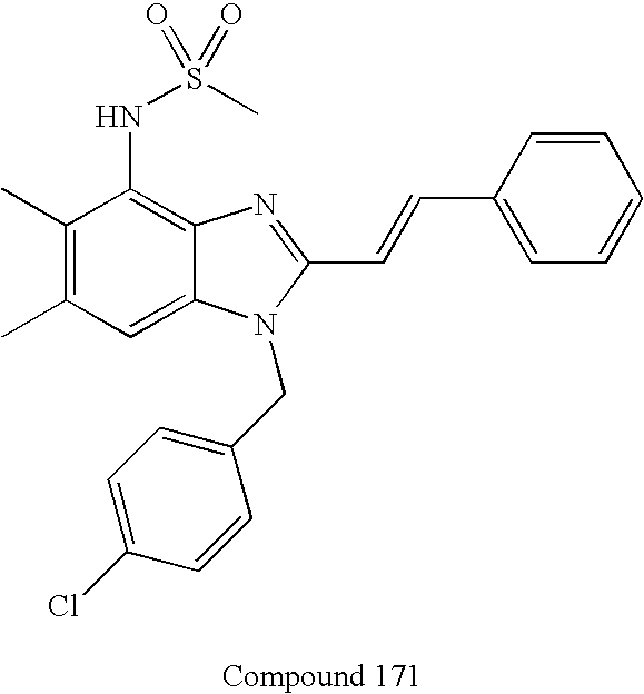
C1(C)=C(C)C=C2C(=C1NS(=O)(C)=O)N=C(C=CC1=CC=CC=C1)N2CC1=CC=C(Cl)C=C1
